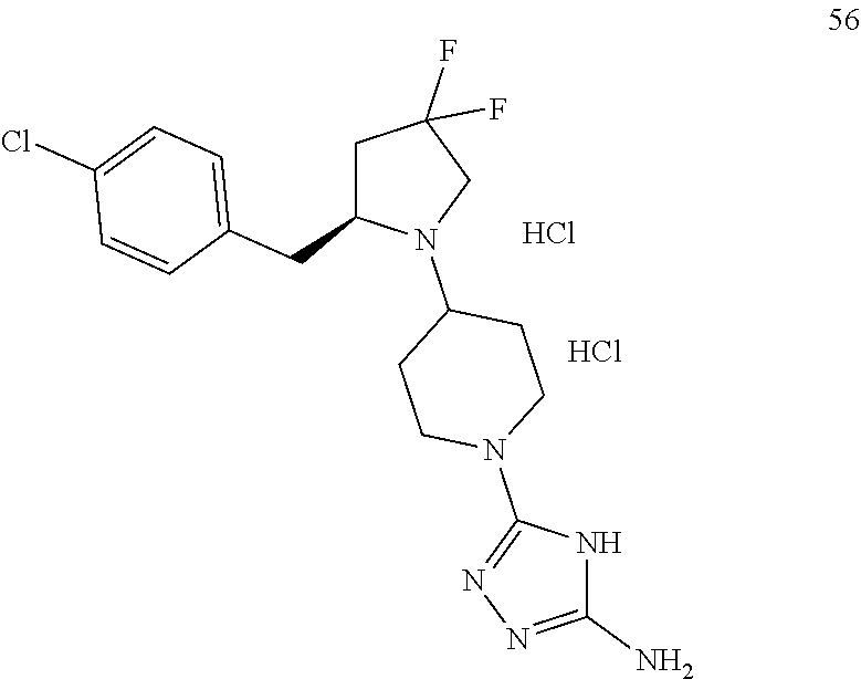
C1C(CC2=CC=C(Cl)C=C2)N(C2CCN(C3=NN=C(N)N3)CC2)CC1(F)F.Cl.Cl
